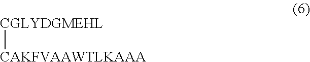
[CGLYDGMEHL][CAKFVAAWTLKAAA]
